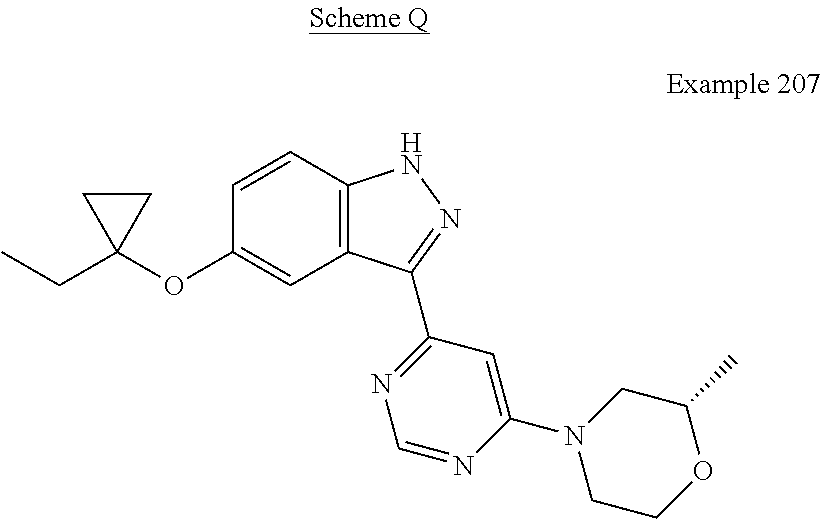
C12=C(C=CC(OC3(CC)CC3)=C1)NN=C2C1=NC=NC(N2CCOC(C)C2)=C1
